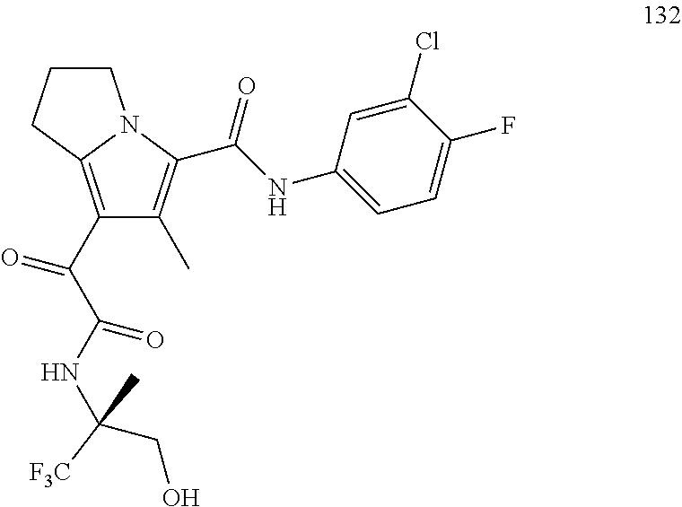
C1(C(=O)C(=O)NC(CO)([F3C])C)=C2N(C(C(NC3=CC=C(F)C(Cl)=C3)=O)=C1C)CCC2
